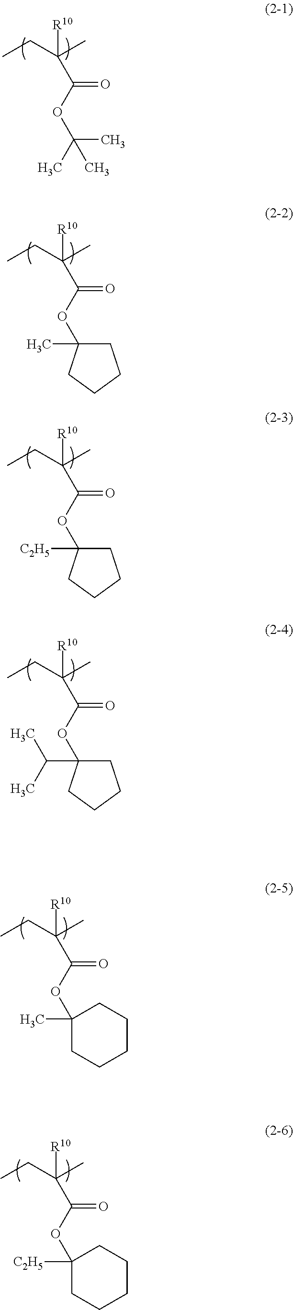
C(C(OC(C)(C)C)=O)(CC)(C)[R10].C(C(OC1(C)CCCC1)=O)(CC)(C)[R10].C(C(OC1([C2H5])CCCC1)=O)(CC)(C)[R10].C(C(OC1(C(C)C)CCCC1)=O)(CC)(C)[R10].C(C(OC1(C)CCCCC1)=O)(CC)(C)[R10].C(C(OC1([C2H5])CCCCC1)=O)(CC)(C)[R10]
